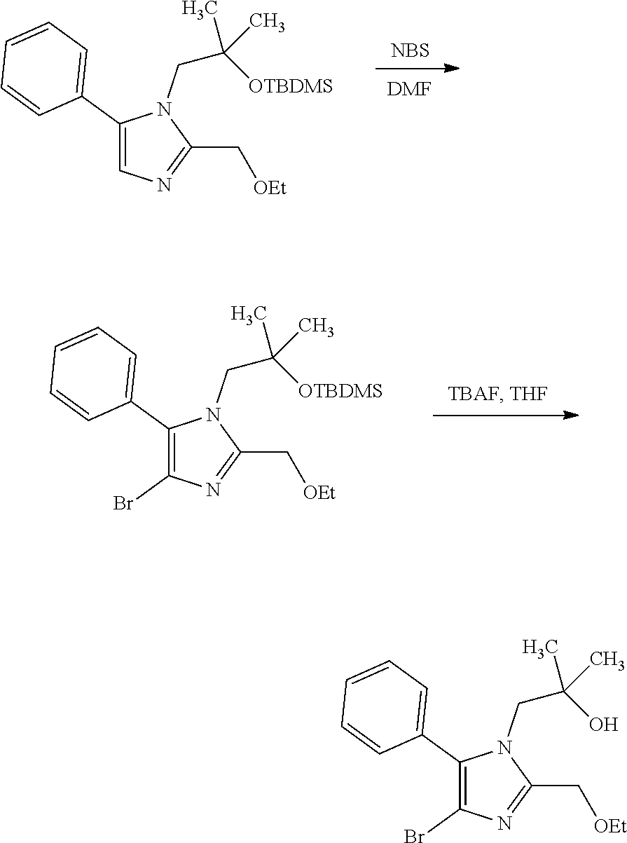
C1(C2=CC=CC=C2)=CN=C(C[OEt])N1CC(C)([OTBDMS])C.[NBS].[DMF].C1(C2=CC=CC=C2)=C(Br)N=C(C[OEt])N1CC(C)([OTBDMS])C.C1(C2=CC=CC=C2)=C(Br)N=C(C[OEt])N1CC(C)(O)C
